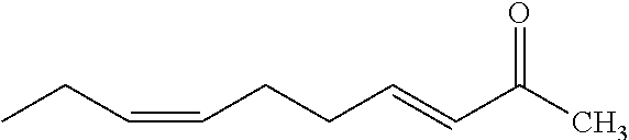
C(C)C=CCCC=CC(C)=O
